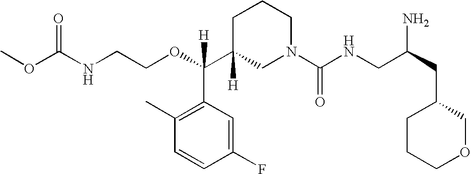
C1C(C(OCCNC(OC)=O)([H])C2=C(C)C=CC(F)=C2)([H])CN(C(NCC(CC2CCCOC2)N)=O)CC1
